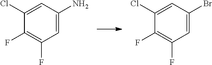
ClC1=CC(N)=CC(F)=C1F.ClC1=CC(Br)=CC(F)=C1F
